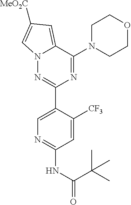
N12N=C(C3=CN=C(NC(=O)C(C)(C)C)C=C3[CF3])N=C(N3CCOCC3)C1=CC([MeO2C])=C2
